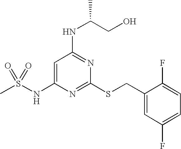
C1=C(NS(C)(=O)=O)N=C(SCC2=CC(F)=CC=C2F)N=C1NC(CO)C
